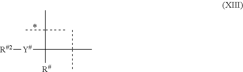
[R#2][Y#]C(C(C)(C)C)([R#])C(C)(C)C
